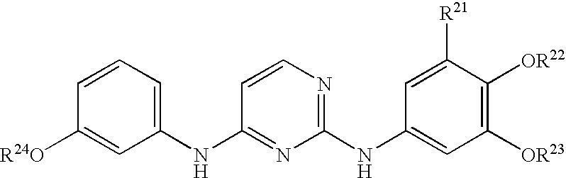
C1(NC2=NC(NC3=CC([OR23])=C([OR22])C([R21])=C3)=NC=C2)=CC=CC([OR24])=C1
